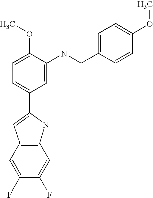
C1=C(C2=CC3=C(N2)C=C(F)C(F)=C3)C=C(NCC2=CC=C(OC)C=C2)C(OC)=C1
